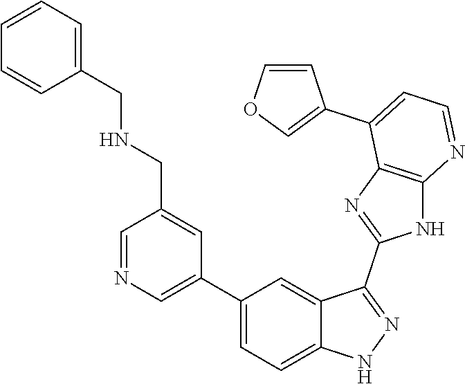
C1=NC=C(C2=CC=C3C(=C2)C(C2=NC4=C(N2)N=CC=C4C2=COC=C2)=NN3)C=C1CNCC1=CC=CC=C1
